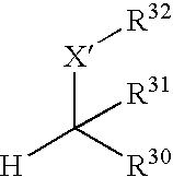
[H]C([R30])([X][R32])[R31]
